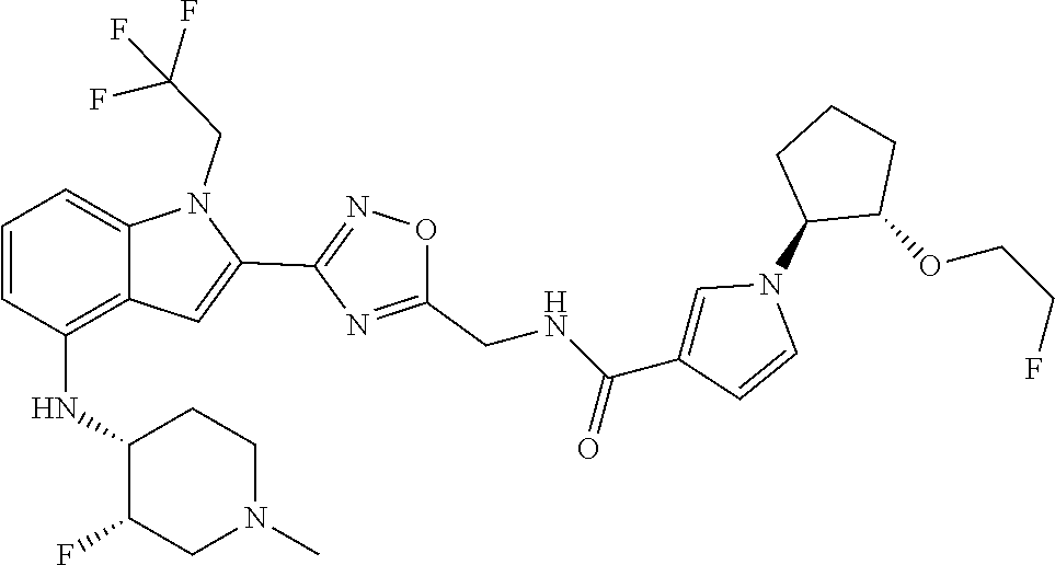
C12=C(NC3C(F)CN(C)CC3)C=CC=C1N(CC(F)(F)F)C(C1=NOC(CNC(C3=CN(C4C(OCCF)CCC4)C=C3)=O)=N1)=C2
